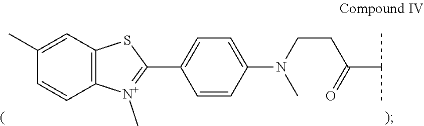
C1(C)=CC2=C(C=C1)[N+](C)=C(C1=CC=C(N(C)CCC(=O)C(C)C)C=C1)S2
